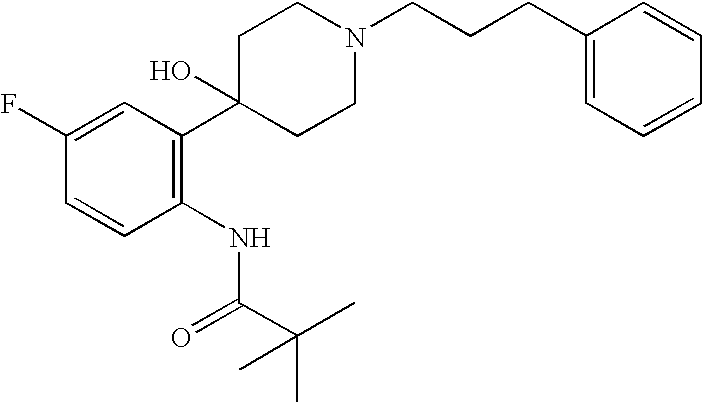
C1C(C2=C(NC(C(C)(C)C)=O)C=CC(F)=C2)(O)CCN(CCCC2=CC=CC=C2)C1
